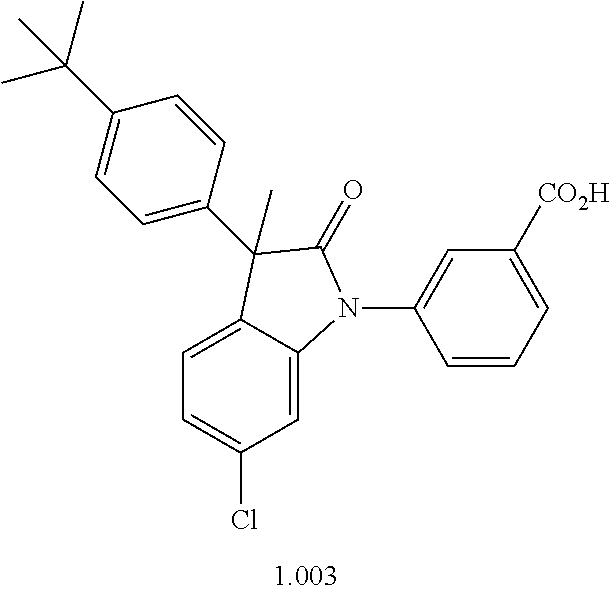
C1=C2C(=CC(Cl)=C1)N(C1=CC([CO2H])=CC=C1)C(=O)C2(C)C1=CC=C(C(C)(C)C)C=C1
